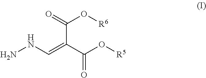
N(N)C=C(C(O[R5])=O)C(=O)O[R6]
